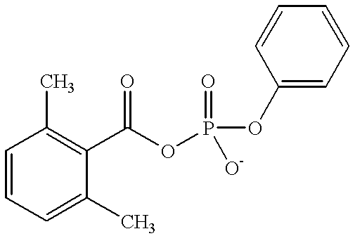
C1=CC=C(C)C(C(OP(OC2=CC=CC=C2)(=O)[O-])=O)=C1C
